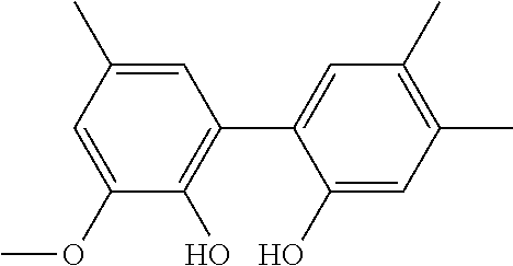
C1=C(C)C=C(OC)C(O)=C1C1=CC(C)=C(C)C=C1O
